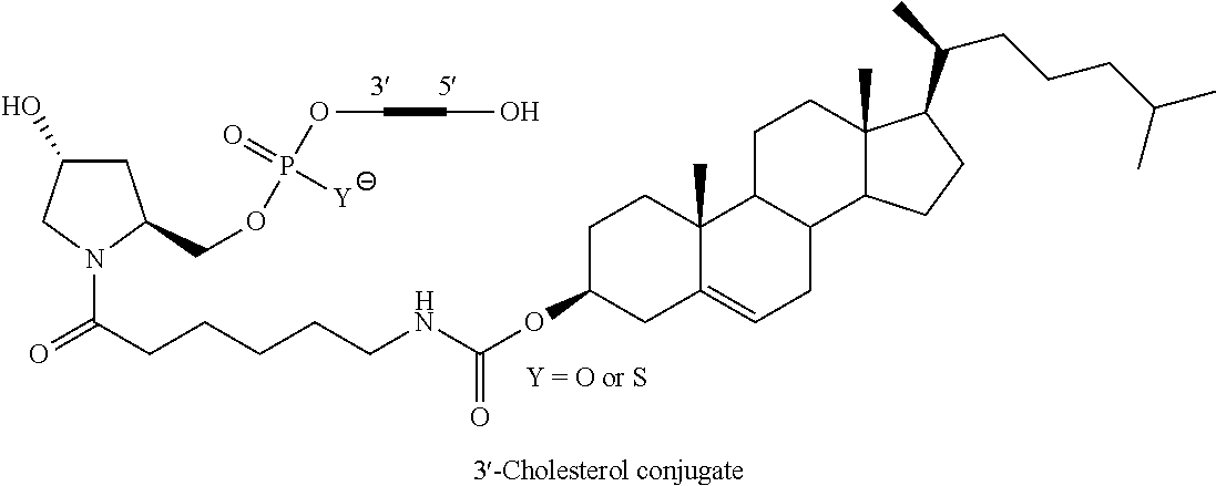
C(CCCCNC(OC1CC2=CCC3C(C2(C)CC1)CCC1(C)C3CCC1C(C)CCCC(C)C)=O)C(N1CC(O)CC1COP(OCCO)(=O)[Y])=O
